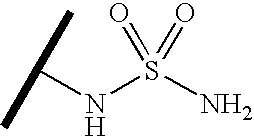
NS(NC(C)C)(=O)=O
